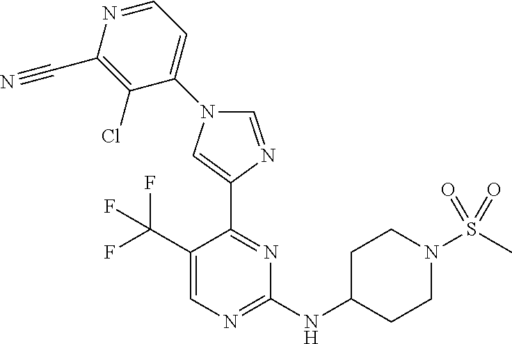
C1(NC2CCN(S(C)(=O)=O)CC2)=NC=C(C(F)(F)F)C(C2=CN(C3=CC=NC(C#N)=C3Cl)C=N2)=N1
